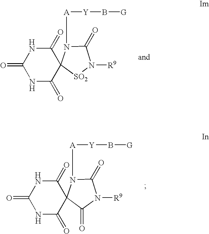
C1(=O)NC(=O)C2(C(=O)N1)[SO2]N([R9])C(=O)N2[A][Y]B[G].C1(=O)NC(=O)C2(C(=O)N1)C(=O)N([R9])C(=O)N2[A][Y]B[G]
